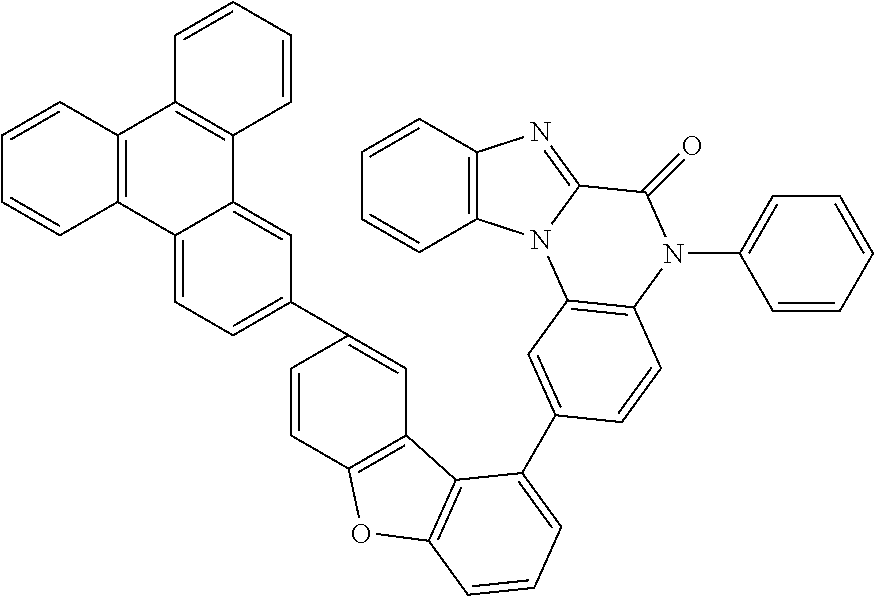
C1=CC2=C(C=C1)C1=CC=C(C3=CC4=C(C=C3)OC3=C4C(C4=CC5=C(N(C6=CC=CC=C6)C(=O)C6=NC7=C(C=CC=C7)N65)C=C4)=CC=C3)C=C1C1=C2C=CC=C1
